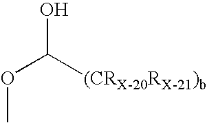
O(C)C([(CRX-20RX-21)b])O
